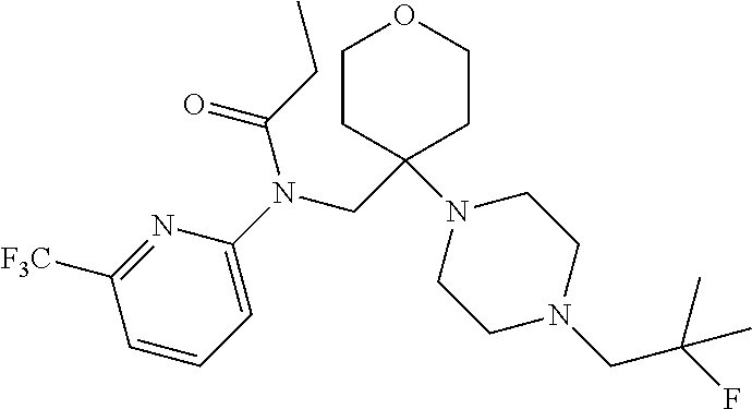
C1=CC=C(N(CC2(N3CCN(CC(F)(C)C)CC3)CCOCC2)C(CC)=O)N=C1[F3C]
